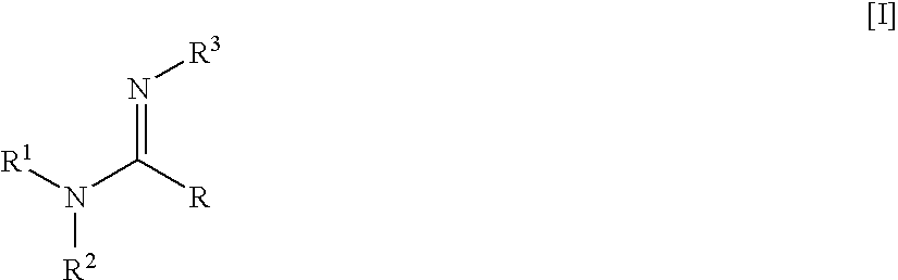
[R1]N(C([R])=N[R3])[R2]
